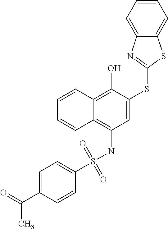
C1=C(SC2=NC3=CC=CC=C3S2)C(O)=C2C(=C1NS(C1=CC=C(C(=O)C)C=C1)(=O)=O)C=CC=C2
